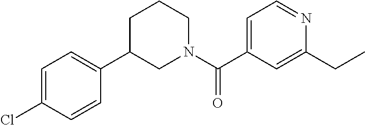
C1=C(C(N2CCCC(C3=CC=C(Cl)C=C3)C2)=O)C=C(CC)N=C1
